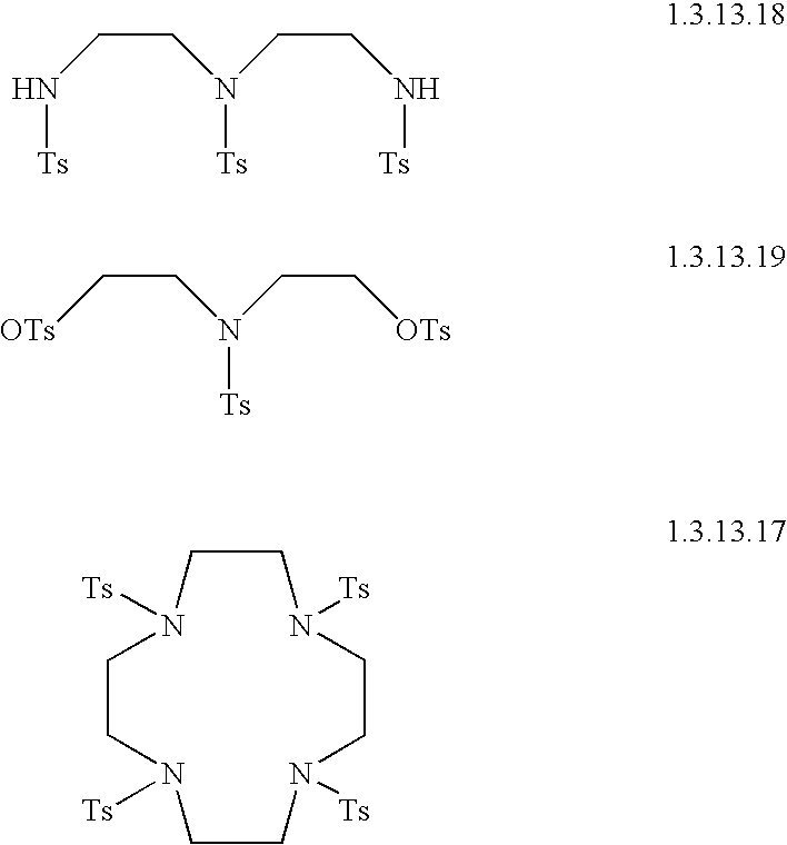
[Ts]N(CCN[Ts])CCN[Ts].[Ts]N(CC[OTs])CC[OTs].C1CN([Ts])CCN([Ts])CCN([Ts])CCN1[Ts]
